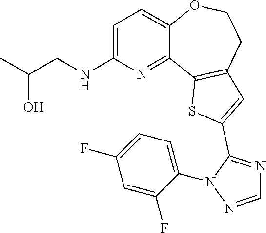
C1=C(NCC(C)O)N=C2C(=C1)OCCC1=C2SC(C2=NC=NN2C2=CC=C(F)C=C2F)=C1
